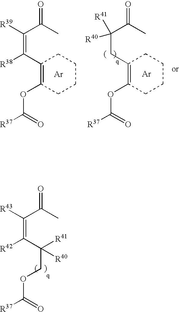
C(=C(C1=C(OC([R37])=O)CCCC1)[R38])(C(C)=O)[R39].[Ar].[Ar].C(C(C)=O)(CC1=C(OC([R37])=O)CCCC1)([R40])[R41].C(=C(C(COC([R37])=O)([R41])[R40])[R42])(C(C)=O)[R43]
